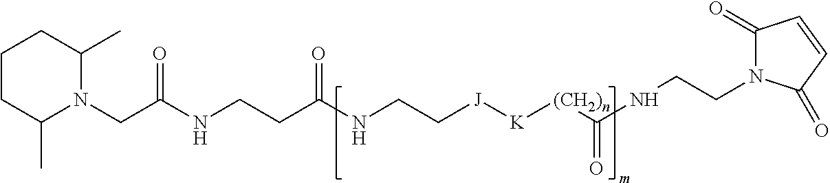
C1CC(C)N(CC(NCCC(NCC[J][K][(CH2)n]C(NCCN2C(=O)C=CC2=O)=O)=O)=O)C(C)C1
